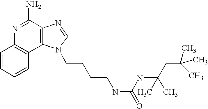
C1=CC=CC2=C1N=C(N)C1=C2N(CCCCNC(=O)NC(CC(C)(C)C)(C)C)C=N1
